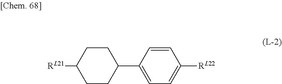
C1CC([RL21])CCC1C1=CC=C([RL22])C=C1
